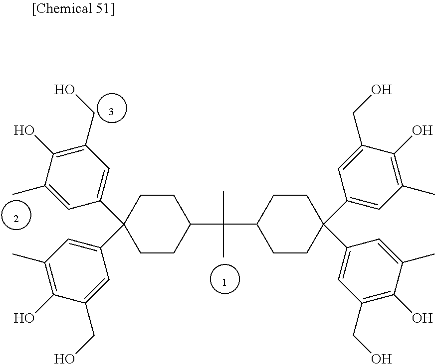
C1CC(C(C)(C)C2CCC(C3=CC(CO)=C(O)C(C)=C3)(C3=CC(C)=C(O)C(CO)=C3)CC2)CCC1(C1=CC(C)=C(O)C(CO)=C1)C1=CC(CO)=C(O)C(C)=C1
